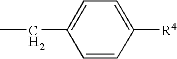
C1=CC([R4])=CC=C1CC
